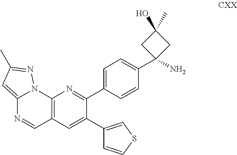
C12=C(C=C(C3=CSC=C3)C(C3=CC=C(C4(N)CC(O)(C)C4)C=C3)=N1)C=NC1=CC(C)=NN21
